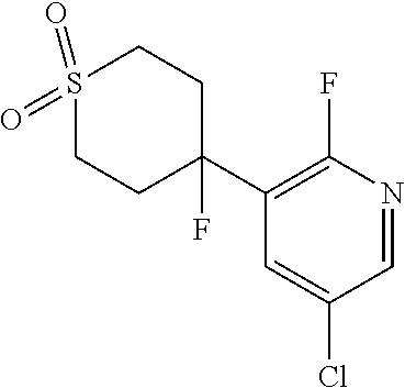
C1=C(Cl)C=NC(F)=C1C1(F)CCS(=O)(=O)CC1
